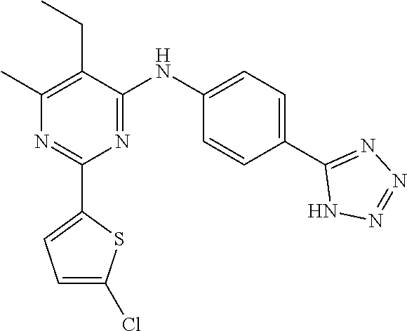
C1(C2=CC=C(Cl)S2)=NC(C)=C(CC)C(NC2=CC=C(C3=NN=NN3)C=C2)=N1
